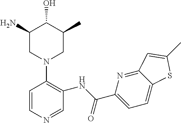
C1=CN=CC(NC(C2=CC=C3C(=N2)C=C(C)S3)=O)=C1N1CC(C)C(O)C(N)C1
